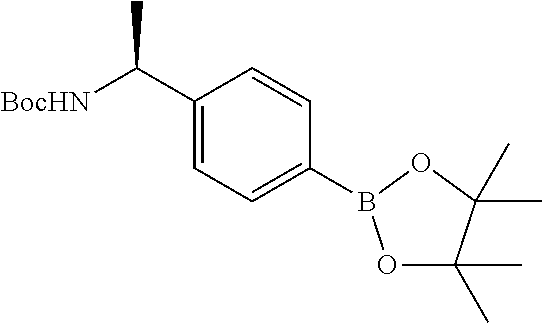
C1(C([BocHN])C)=CC=C(B2OC(C)(C)C(C)(C)O2)C=C1
